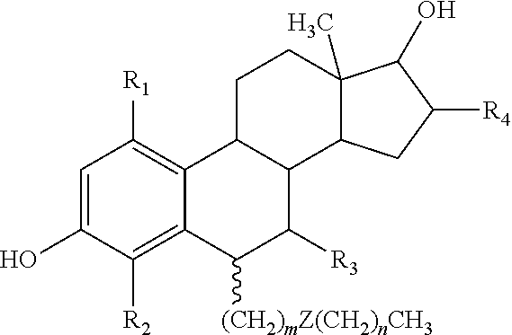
C1=C(O)C([R2])=C2C(=C1[R1])C1CCC3(C)C(O)C([R4])CC3C1C([R3])C2[(CH2)mZ(CH2)nCH3]
